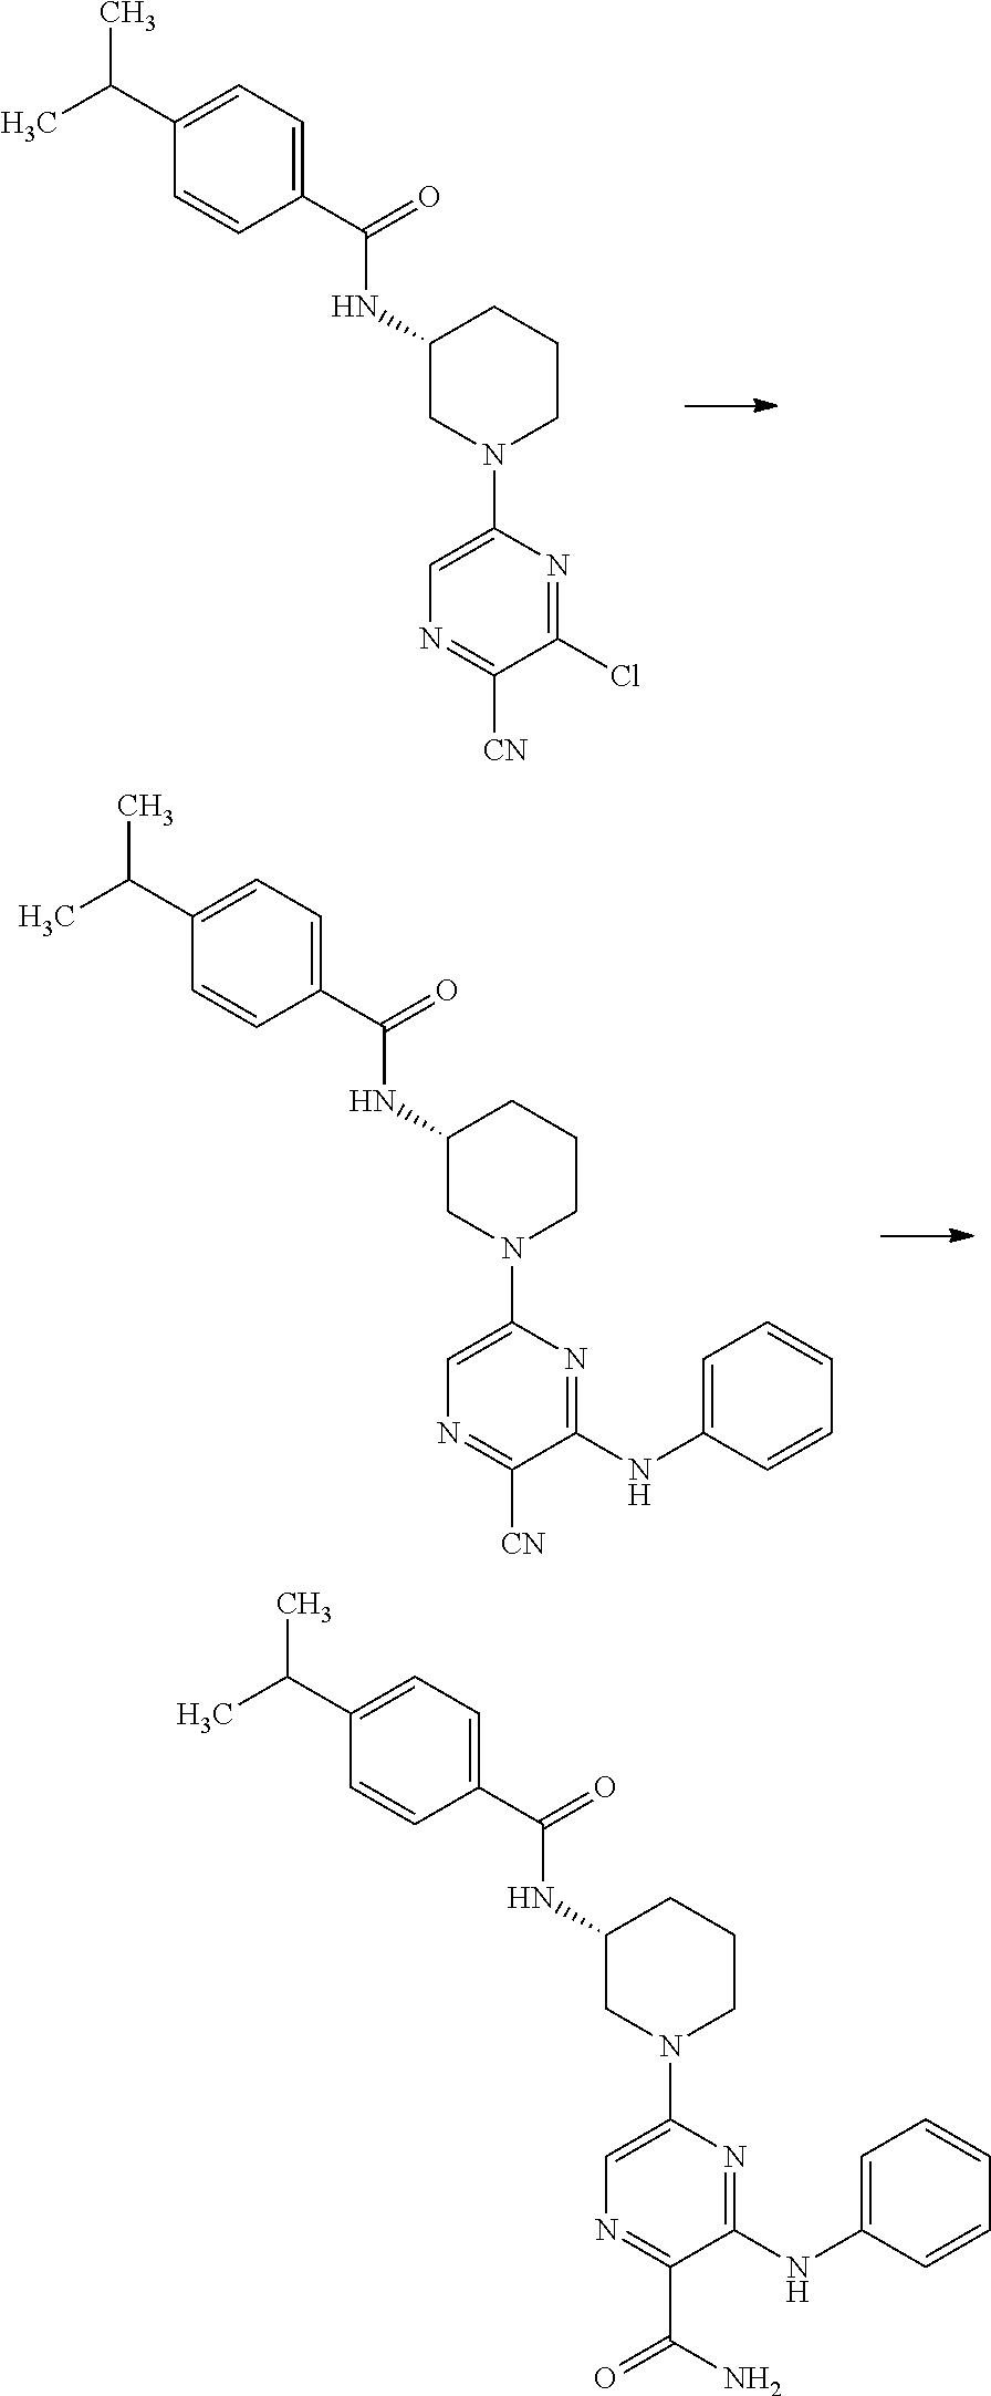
C1(NC(C2=CC=C(C(C)C)C=C2)=O)CN(C2=CN=C([CN])C(Cl)=N2)CCC1.C1(NC(C2=CC=C(C(C)C)C=C2)=O)CN(C2=CN=C([CN])C(NC3=CC=CC=C3)=N2)CCC1.C1(NC(C2=CC=C(C(C)C)C=C2)=O)CN(C2=CN=C(C(N)=O)C(NC3=CC=CC=C3)=N2)CCC1
